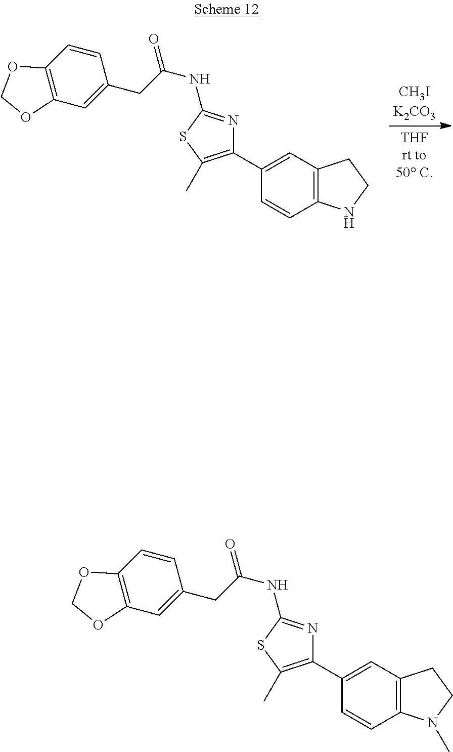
C1(C2=C(C)SC(NC(=O)CC3=CC4=C(C=C3)OCO4)=N2)=CC2=C(C=C1)NCC2.[CH3IK2CO3].C1(C2=C(C)SC(NC(=O)CC3=CC4=C(C=C3)OCO4)=N2)=CC2=C(C=C1)N(C)CC2
